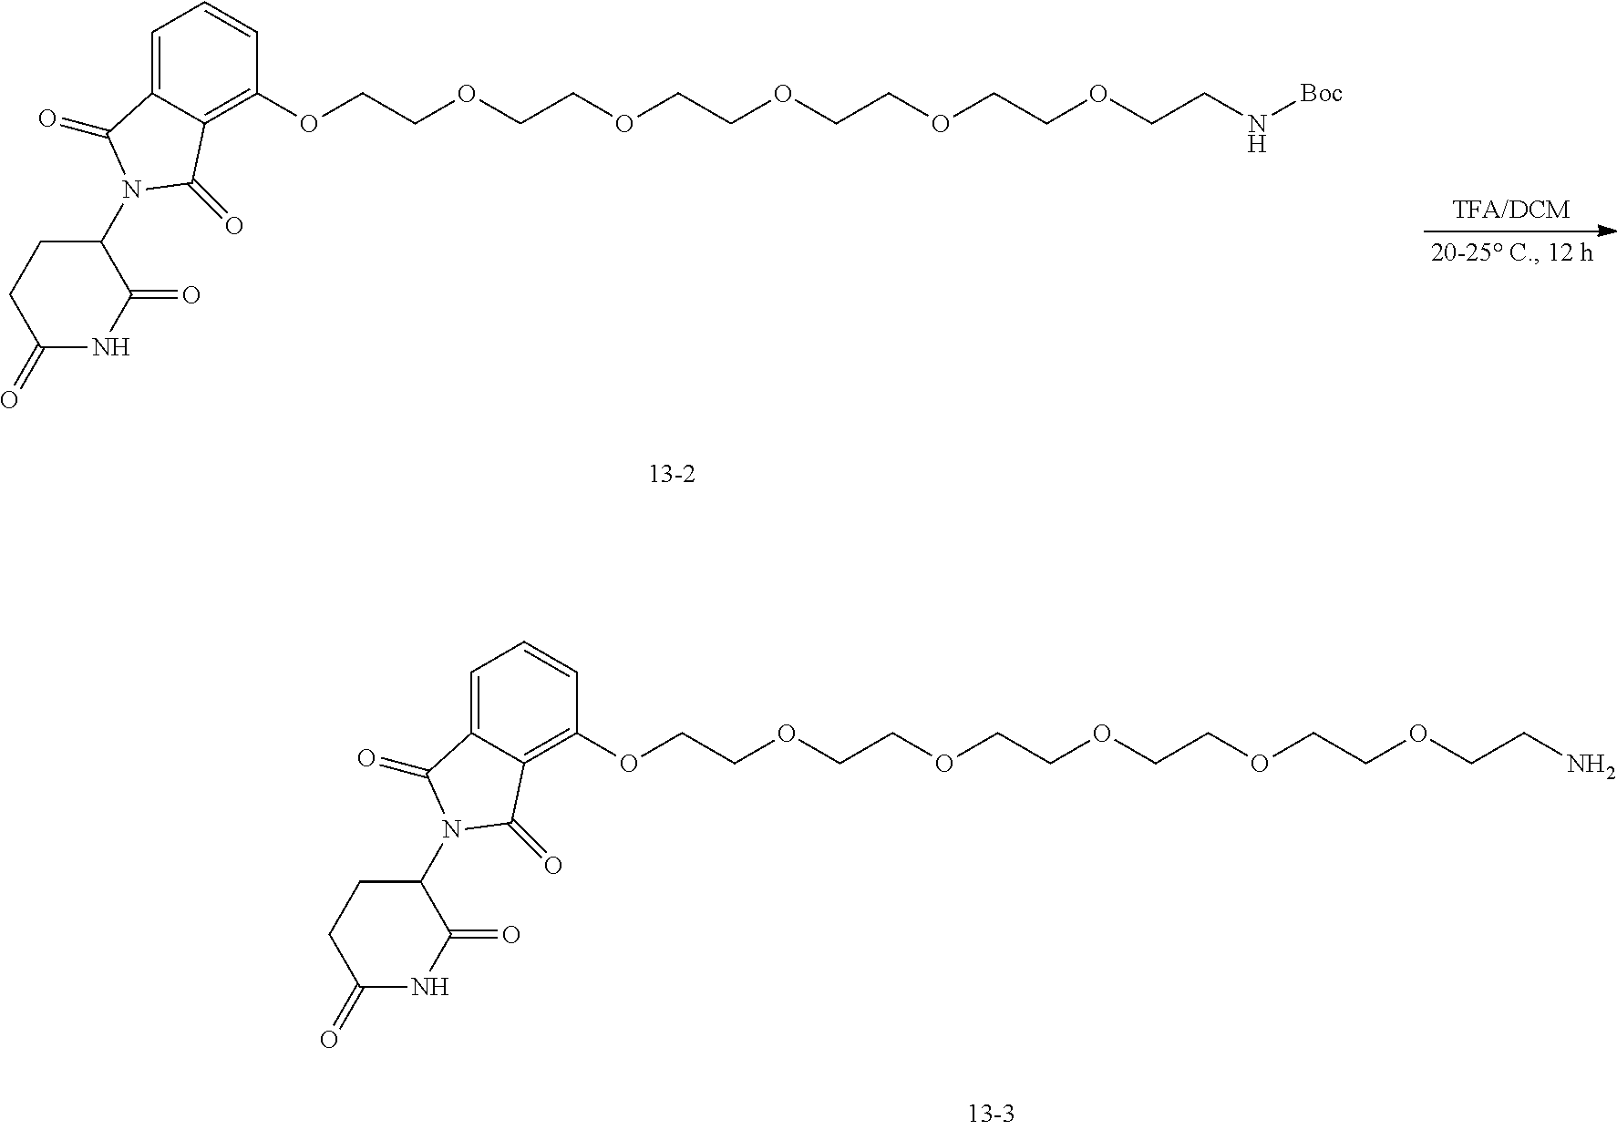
C1=C2C(=C(OCCOCCOCCOCCOCCOCCN)C=C1)C(=O)N(C1CCC(=O)NC1=O)C2=O.C1=C2C(=C(OCCOCCOCCOCCOCCOCCN[Boc])C=C1)C(=O)N(C1CCC(=O)NC1=O)C2=O
